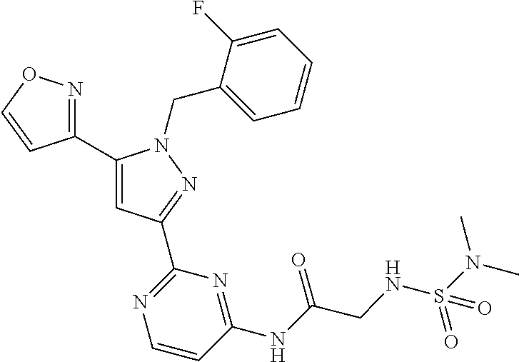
C1(C2=NOC=C2)=CC(C2=NC=CC(NC(CNS(N(C)C)(=O)=O)=O)=N2)=NN1CC1=CC=CC=C1F
